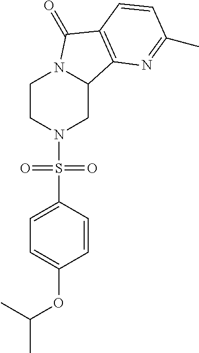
C1CN(S(C2=CC=C(OC(C)C)C=C2)(=O)=O)CC2N1C(=O)C1=C2N=C(C)C=C1
